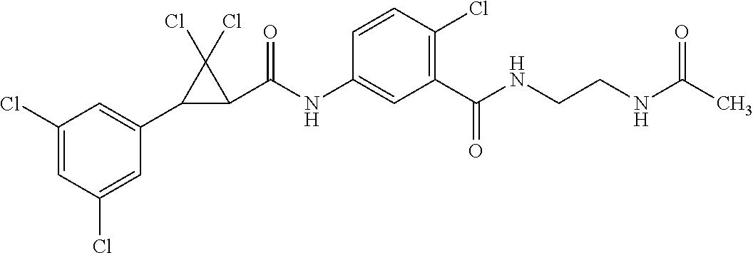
C1(Cl)=CC(Cl)=CC(C2C(C(NC3=CC(C(NCCNC(C)=O)=O)=C(Cl)C=C3)=O)C2(Cl)Cl)=C1
